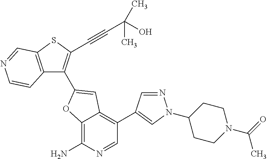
C12=C(N)N=CC(C3=CN(C4CCN(C(=O)C)CC4)N=C3)=C1C=C(C1=C(C#CC(C)(O)C)SC3=C1C=CN=C3)O2
